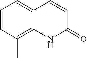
C1=CC(C)=C2C(=C1)C=CC(=O)N2
